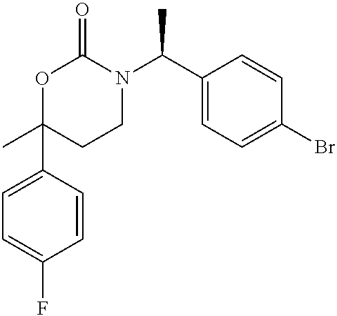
CC1(C2=CC=C(F)C=C2)CCN(C(C2=CC=C(Br)C=C2)C)C(=O)O1
